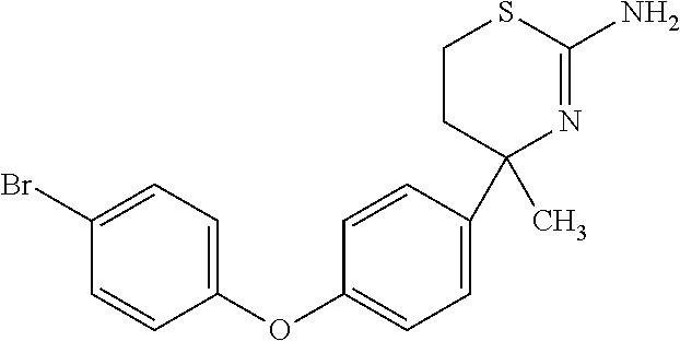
C1CC(C2=CC=C(OC3=CC=C(Br)C=C3)C=C2)(C)N=C(N)S1
